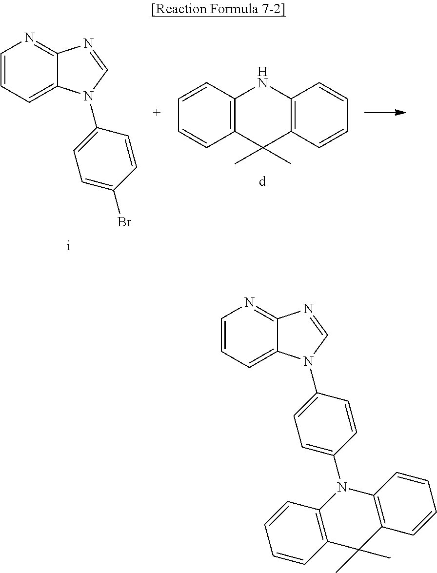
C12=NC=CC=C1N(C1=CC=C(Br)C=C1)C=N2.C1=CC2=C(C=C1)C(C)(C)C1=C(N2)C=CC=C1.C12=NC=CC=C1N(C1=CC=C(N3C4=C(C(C)(C)C5=C3C=CC=C5)C=CC=C4)C=C1)C=N2
